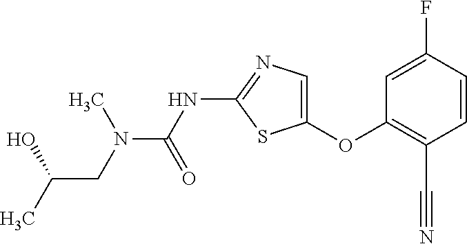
C1=C(F)C=CC(C#N)=C1OC1=CN=C(NC(=O)N(CC(C)O)C)S1
